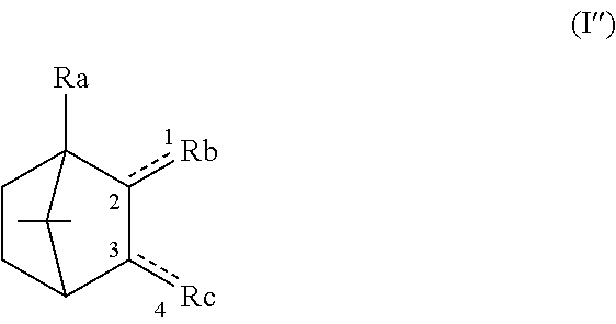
C1CC2c([Rc])-c([Rb])C1([Ra])C2(C)C
